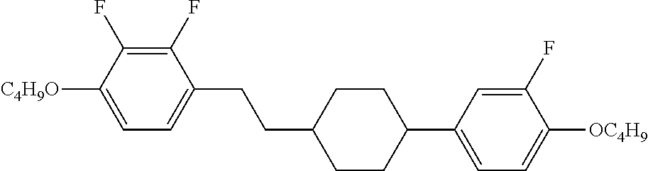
C1(F)=C(F)C([C4H9O])=CC=C1CCC1CCC(C2=CC=C([OC4H9])C(F)=C2)CC1
